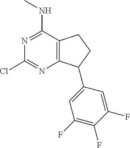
N1=C(NC)C2=C(N=C1Cl)C(C1=CC(F)=C(F)C(F)=C1)CC2
